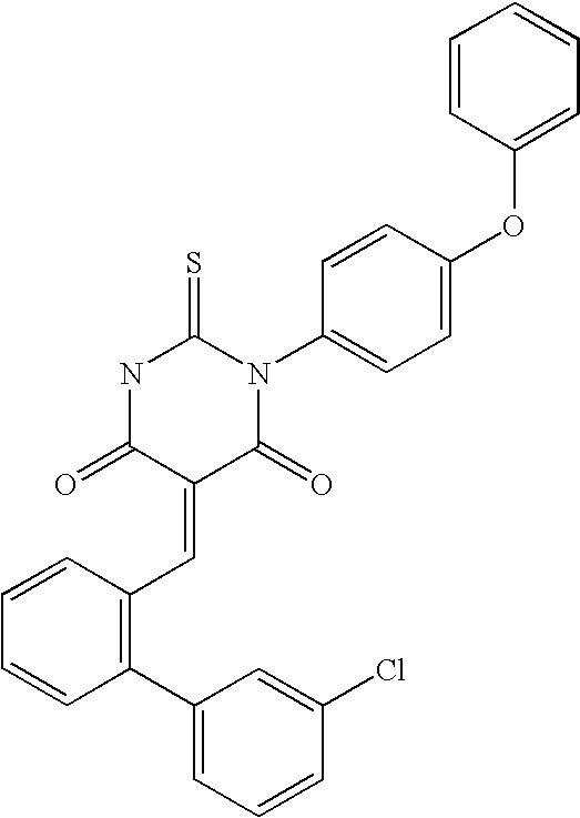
C1=CC(OC2=CC=C(N3C(=S)NC(=O)C(=CC4=C(C5=CC=CC(Cl)=C5)C=CC=C4)C3=O)C=C2)=CC=C1
